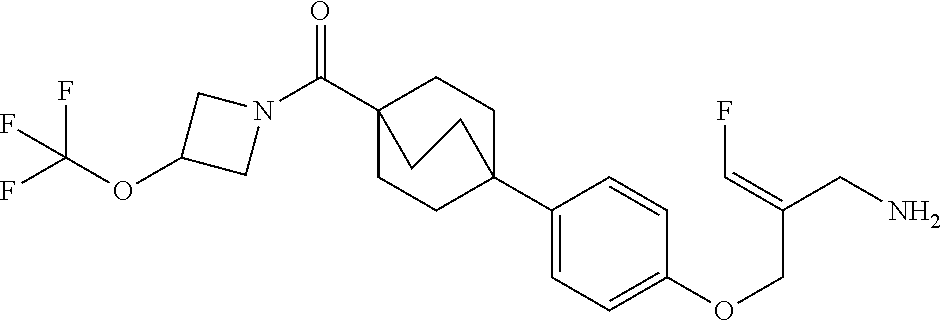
C1(C23CCC(C(N4CC(OC(F)(F)F)C4)=O)(CC2)CC3)=CC=C(OCC(CN)=CF)C=C1
